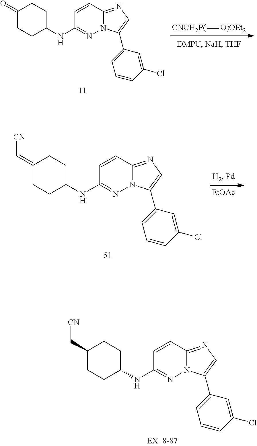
[CNCH2P(]=[O)OEt2].C1(=O)CCC(NC2=NN3C(=NC=C3C3=CC=CC(Cl)=C3)C=C2)CC1.[EtOAc].C1(=C[CN])CCC(NC2=NN3C(=NC=C3C3=CC=CC(Cl)=C3)C=C2)CC1.C1(C[CN])CCC(NC2=NN3C(=NC=C3C3=CC=CC(Cl)=C3)C=C2)CC1
